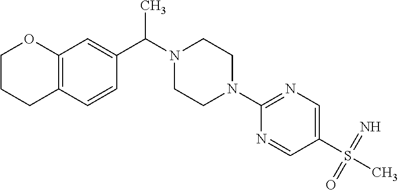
C12=C(C=C(C(C)N3CCN(C4=NC=C(S(C)(=N)=O)C=N4)CC3)C=C1)OCCC2
